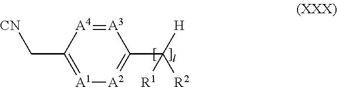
[A3]1=[A4]C(C[CN])=[A1][A2]=C1C([H])([R1])[R2]
